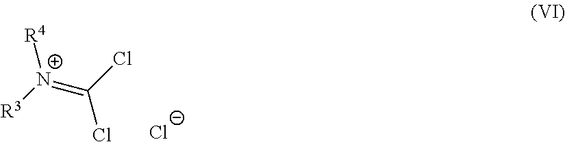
[N+](=C(Cl)Cl)([R3])[R4].[Cl-]
